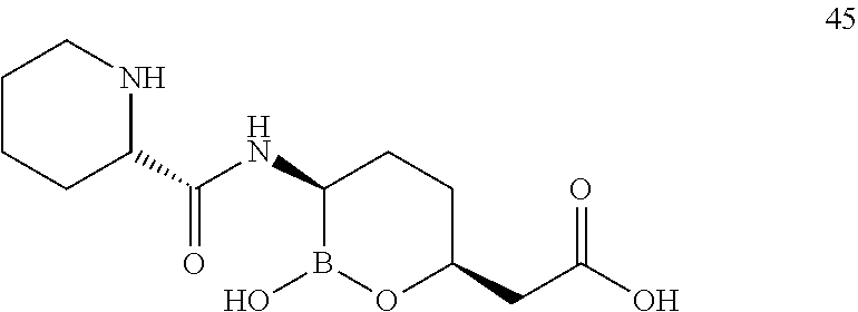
C1CCC(C(NC2B(O)OC(CC(O)=O)CC2)=O)NC1
